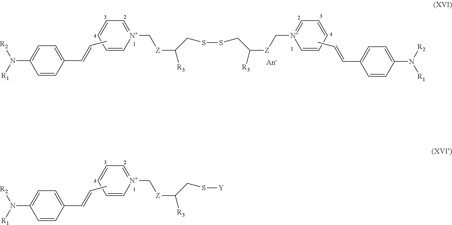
C1=CC(C=CC)=CC=C1N([R1])[R2].C1=CC=CC=[N+]1C[Z]C([R3])CSSCC([R3])[Z]C[N+]1=CC=CC=C1.CC=CC1=CC=C(N([R2])[R1])C=C1.C1=CC(C=CC)=CC=C1N([R1])[R2].C1=CC=CC=[N+]1C[Z]C([R3])CS[Y]
